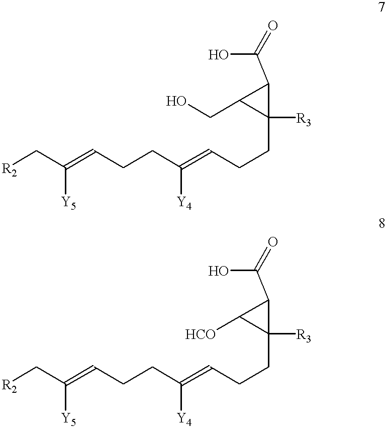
C(CC=C(CCC=C(C[R2])[Y5])[Y4])C1([R3])C(C(O)=O)C1CO.C(CC=C(CCC=C(C[R2])[Y5])[Y4])C1([R3])C(C(O)=O)C1[HCO]
